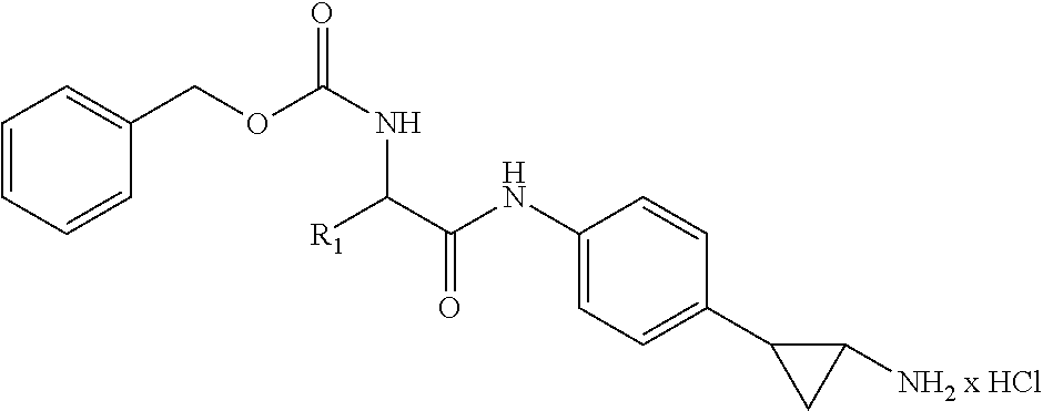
C1(NC(C([R1])NC(=O)OCC2=CC=CC=C2)=O)=CC=C(C2CC2N)C=C1.[x HCl]
